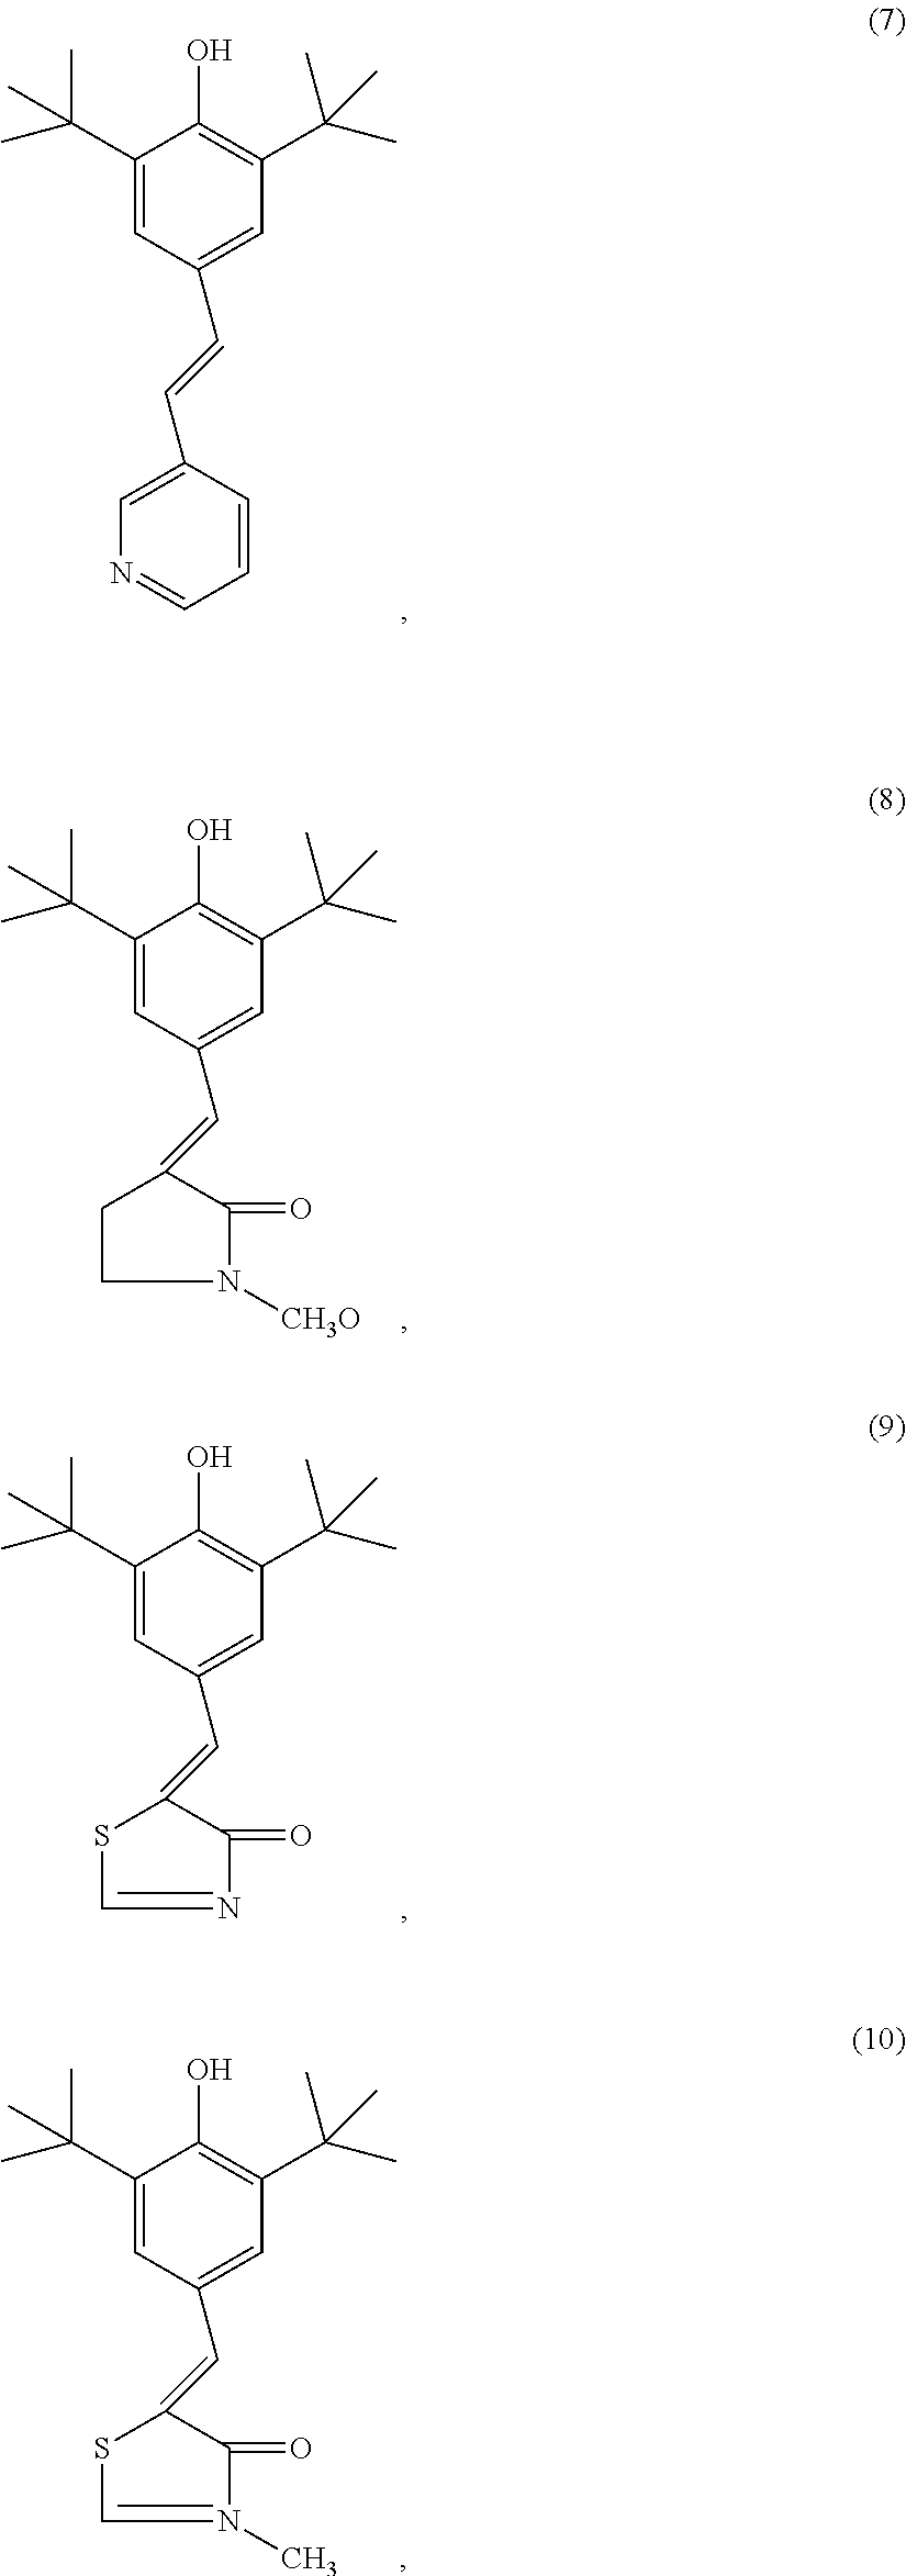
C1(C(C)(C)C)=CC(C=CC2=CN=CC=C2)=CC(C(C)(C)C)=C1O.C1(C(C)(C)C)=CC(C=C2CCN([CH3O])C2=O)=CC(C(C)(C)C)=C1O.C1(C(C)(C)C)=CC(C=C2SC=NC2=O)=CC(C(C)(C)C)=C1O.C1(C(C)(C)C)=CC(C=C2SC=N(C)C2=O)=CC(C(C)(C)C)=C1O
